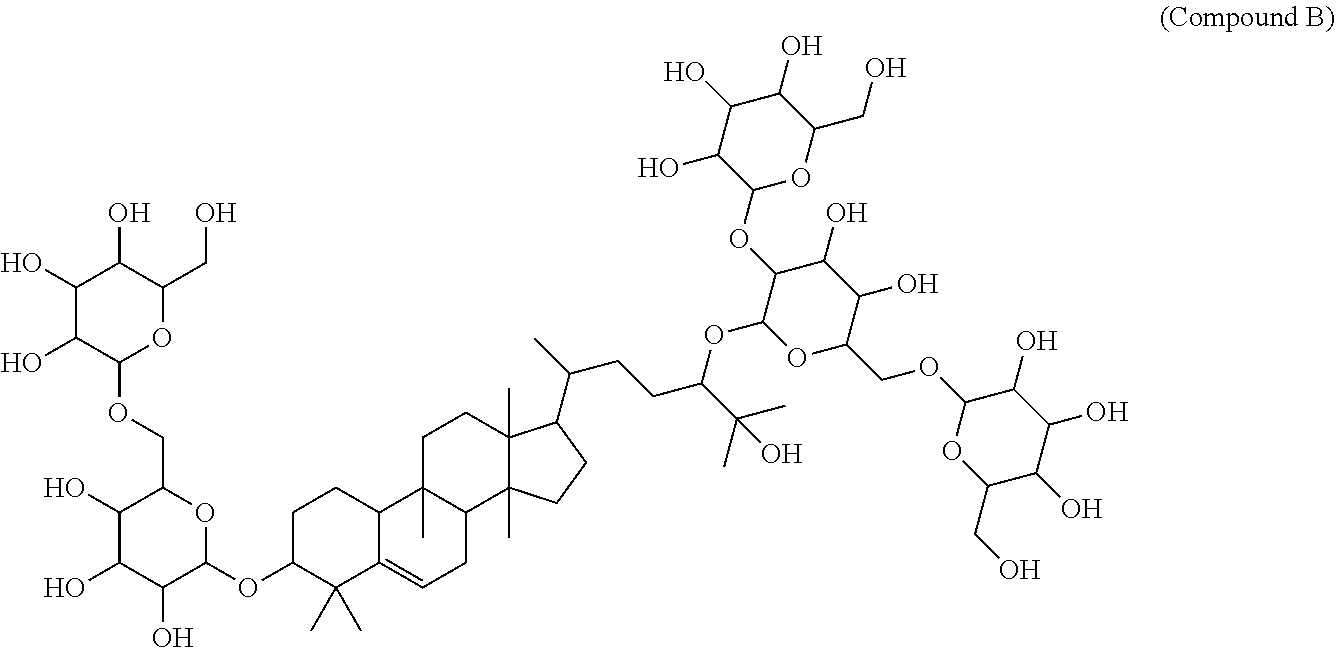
C1(O)C(O)C(O)C(OC2C(C)(C)C3=CCC4C(C)(C3CC2)CCC2(C)C4(C)CCC2C(C)CCC(C(C)(C)O)OC2OC(COC3OC(CO)C(O)C(O)C3O)C(O)C(O)C2OC2OC(CO)C(O)C(O)C2O)OC1COC1OC(CO)C(O)C(O)C1O
